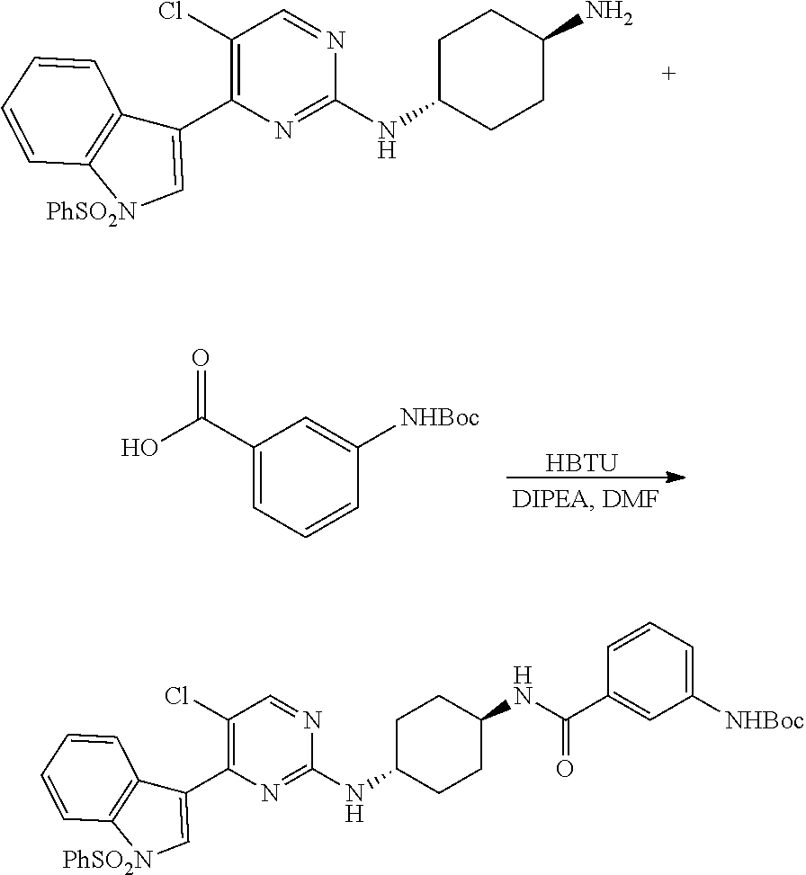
C1(Cl)=C(C2=C[PhSO2N]C3=C2C=CC=C3)N=C(NC2CCC(N)CC2)N=C1.C1(C(O)=O)=CC=CC([NHBoc])=C1.[HBTU].C1(Cl)=C(C2=C[PhSO2N]C3=C2C=CC=C3)N=C(NC2CCC(NC(C3=CC([NHBoc])=CC=C3)=O)CC2)N=C1
